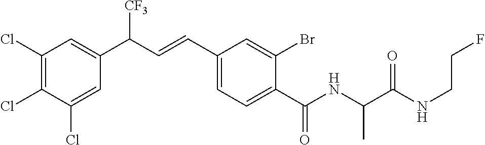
C1(Cl)=C(Cl)C=C(C(C=CC2=CC=C(C(NC(C(NCCF)=O)C)=O)C(Br)=C2)[CF3])C=C1Cl
